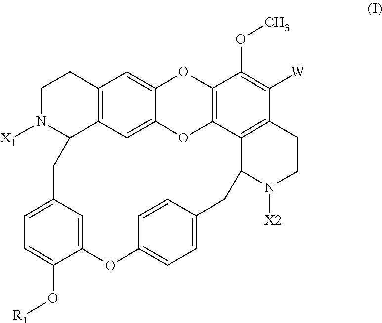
C1N([X1])C2C3=C(C1)C=C1C(=C3)OC3=C(O1)C(OC)=C([W])C1=C3C(N([X2])CC1)CC1=CC=C(OC3=CC(=CC=C3O[R1])C2)C=C1
